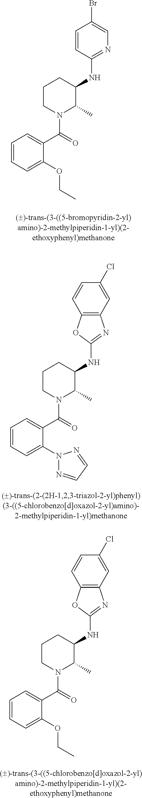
C1=CC=C(OCC)C(C(=O)N2C(C)C(NC3=NC=C(Br)C=C3)CCC2)=C1.C1=CC=C(N2N=CC=N2)C(C(=O)N2C(C)C(NC3=NC4=C(O3)C=CC(Cl)=C4)CCC2)=C1.C1=CC=C(OCC)C(C(=O)N2C(C)C(NC3=NC4=C(O3)C=CC(Cl)=C4)CCC2)=C1
